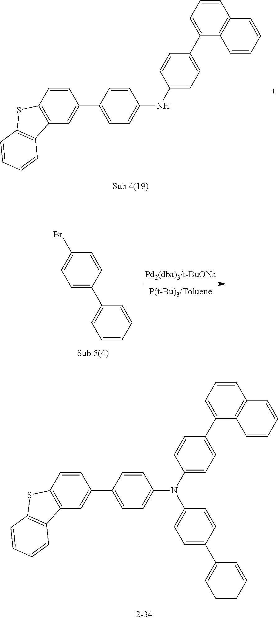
C12=C(C=C(C3=CC=C(NC4=CC=C(C5=CC=CC6=C5C=CC=C6)C=C4)C=C3)C=C1)C1=C(S2)C=CC=C1.C1=CC=C(C2=CC=C(Br)C=C2)C=C1.C12=C(C=C(C3=CC=C(N(C4=CC=C(C5=CC=CC6=C5C=CC=C6)C=C4)C4=CC=C(C5=CC=CC=C5)C=C4)C=C3)C=C1)C1=C(S2)C=CC=C1
